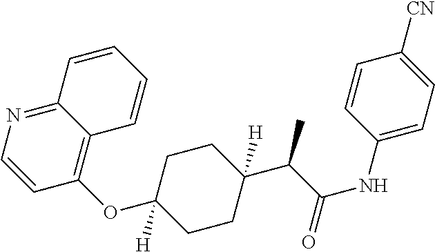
C12=C(OC3([H])CCC(C(C(NC4=CC=C([CN])C=C4)=O)C)([H])CC3)C=CN=C1C=CC=C2
